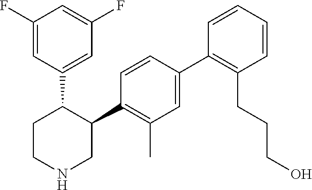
C1=C(C2=C(CCCO)C=CC=C2)C=CC(C2C(C3=CC(F)=CC(F)=C3)CCNC2)=C1C
